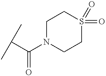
CC(C)C(=O)N1CCS(=O)(=O)CC1
